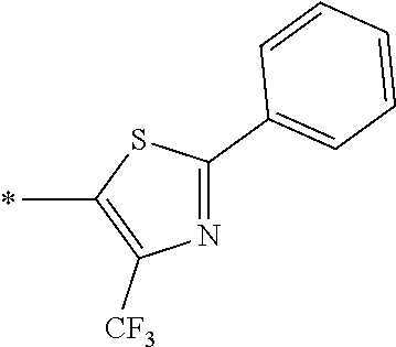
C1(C)=C([CF3])N=C(C2=CC=CC=C2)S1
